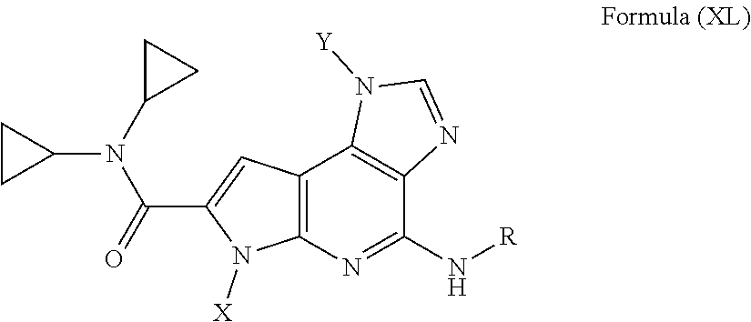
C1(N(C2CC2)C(=O)C2=CC3=C(N=C(N[R])C4=C3N([Y])C=N4)N2[X])CC1
